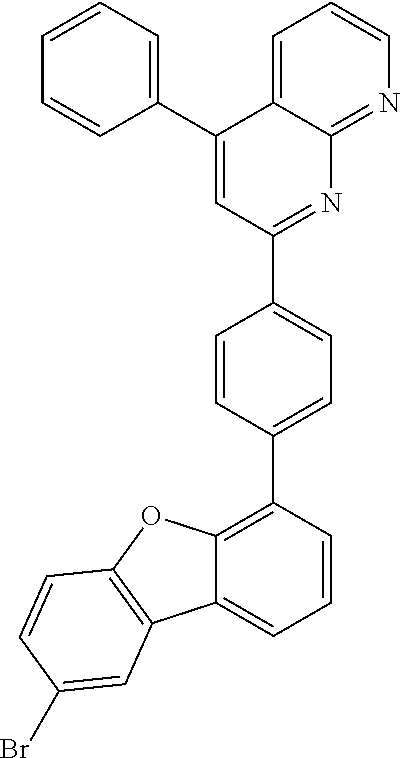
C12=C(C3=CC=C(C4=NC5=NC=CC=C5C(C5=CC=CC=C5)=C4)C=C3)C=CC=C1C1=C(O2)C=CC(Br)=C1
